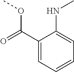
C1(C(=O)OC)=CC=CC=C1NC
